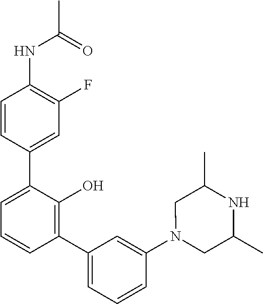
CC(=O)NC1=C(F)C=C(C2=CC=CC(C3=CC=CC(N4CC(C)NC(C)C4)=C3)=C2O)C=C1
